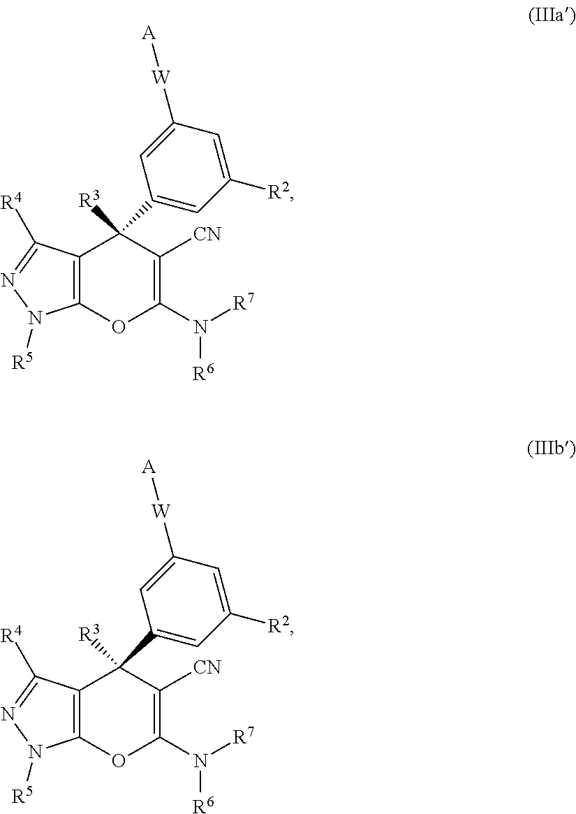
C12=C(C([R4])=NN1[R5])C(C1=CC([R2])=CC([W][A])=C1)([R3])C([CN])=C(N([R7])[R6])O2.C12=C(C([R4])=NN1[R5])C(C1=CC([R2])=CC([W][A])=C1)([R3])C([CN])=C(N([R7])[R6])O2
